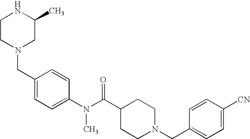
C1CN(CC2=CC=C(N(C(C3CCN(CC4=CC=C([CN])C=C4)CC3)=O)C)C=C2)CC(C)N1
